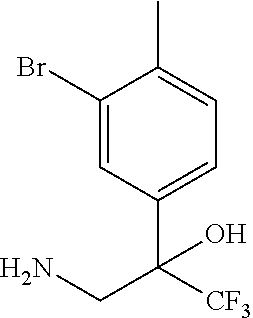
C1(Br)=CC(C([CF3])(CN)O)=CC=C1C
